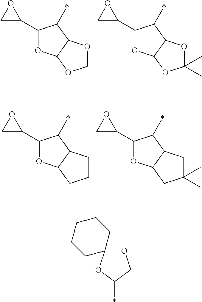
C1(C2OC2)OC2C(C1*)OCO2.C1(C2OC2)OC2C(C1*)OC(C)(C)O2.C1(C2OC2)OC2C(C1*)CCC2.C1(C2OC2)OC2C(C1*)CC(C)(C)C2.O1C2(OC(*)C1)CCCCC2
